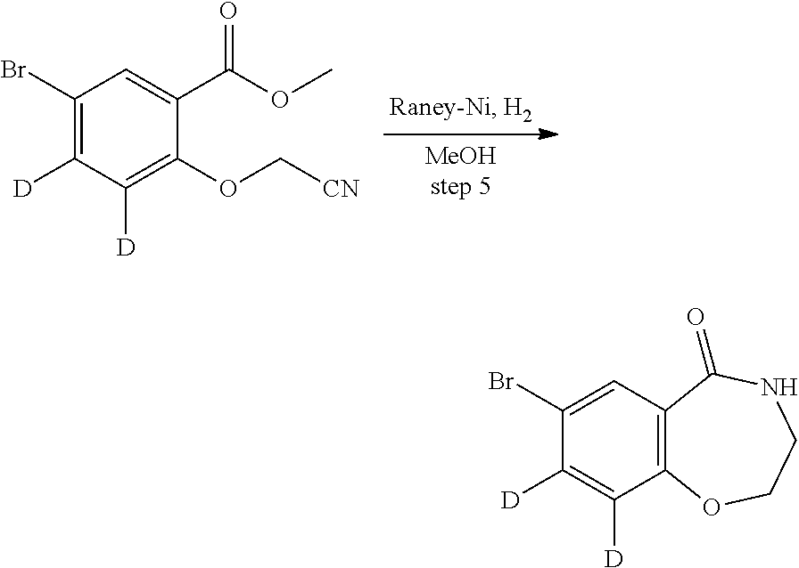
C1(Br)=C([D])C([D])=C(OC[CN])C(C(OC)=O)=C1.C1(Br)=CC2=C(C([D])=C1[D])OCCNC2=O
